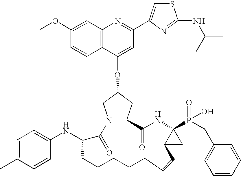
C12=C(C=C(OC)C=C1)N=C(C1=CSC(NC(C)C)=N1)C=C2OC1CN2C(C1)C(=O)NC1(P(=O)(O)CC3=CC=CC=C3)C(C1)C=CCCCCCC(NC1=CC=C(C)C=C1)C2=O
